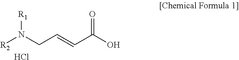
[R2]N(CC=CC(O)=O)[R1].Cl
